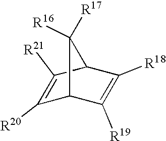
C1([R20])=C([R21])C2C([R18])=C([R19])C1C2([R16])[R17]
